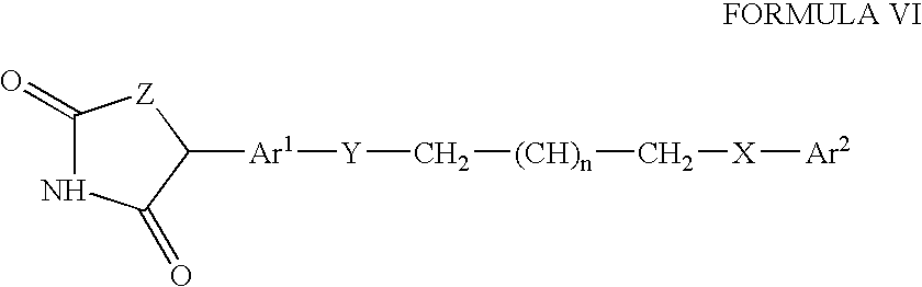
C1(=O)NC(=O)C([Ar1][Y]C[(CH)n]C[X][Ar2])[Z]1
